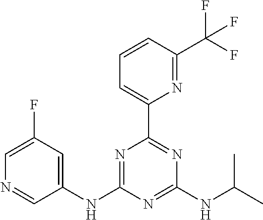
C1(NC2=NC(C3=CC=CC(C(F)(F)F)=N3)=NC(NC(C)C)=N2)=CC(F)=CN=C1
